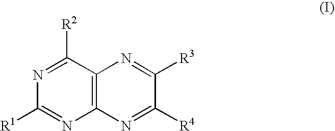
C12=C(C([R2])=NC([R1])=N1)N=C([R3])C([R4])=N2
